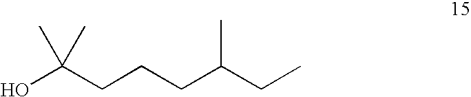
CCC(CCCC(O)(C)C)C
